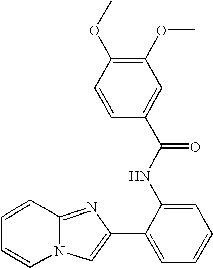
C1=CC2=NC(C3=CC=CC=C3NC(C3=CC(OC)=C(OC)C=C3)=O)=CN2C=C1
